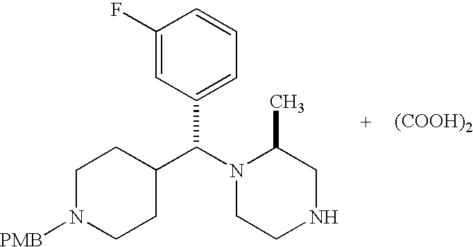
C1(F)=CC(C(N2CCNCC2C)C2CCN([PMB])CC2)=CC=C1.[(COOH)2]
